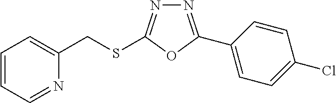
N1=C(C2=CC=C(Cl)C=C2)OC(SCC2=CC=CC=N2)=N1
